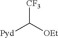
[CF3]C([OEt])[Pyd]
